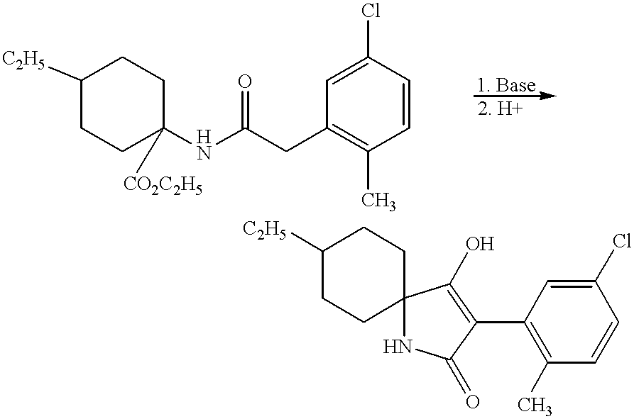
C1([C2H5])CCC(NC(CC2=C(C)C=CC(Cl)=C2)=O)([CO2C2H5])CC1.C1([C2H5])CCC2(CC1)NC(=O)C(C1=C(C)C=CC(Cl)=C1)=C2O
